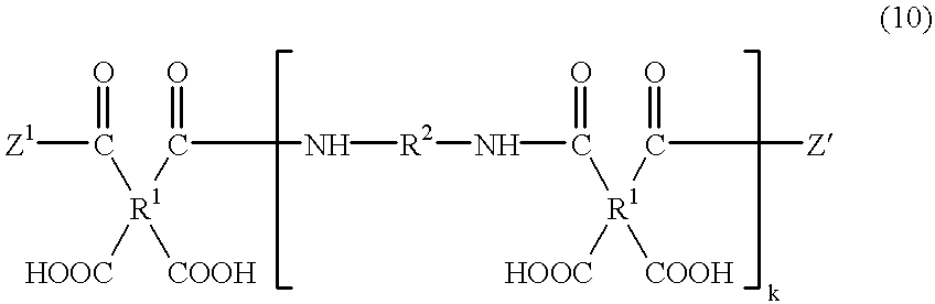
[Z1]C([R1]([HOOC])(C(N[R2]NC([R1]([HOOC])([COOH])C([Z])=O)=O)=O)[COOH])=O
